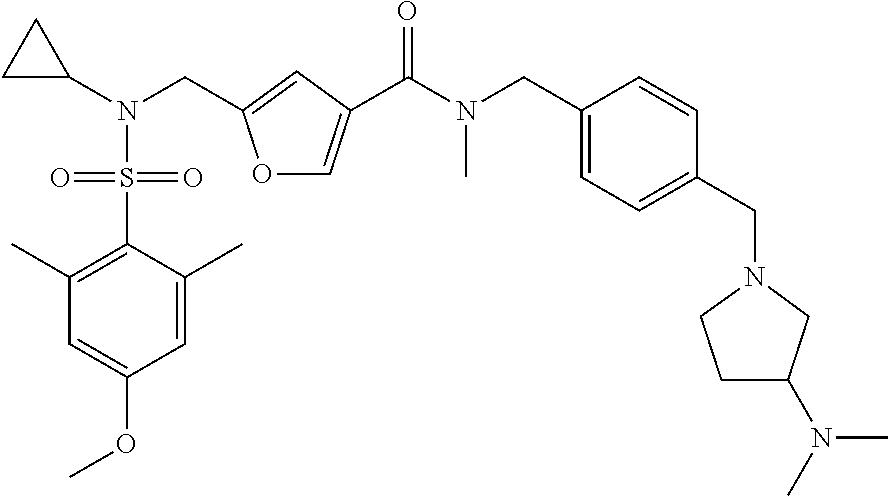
C(N(C(=O)C1=COC(CN(C2CC2)S(C2=C(C)C=C(OC)C=C2C)(=O)=O)=C1)C)C1=CC=C(CN2CCC(N(C)C)C2)C=C1
